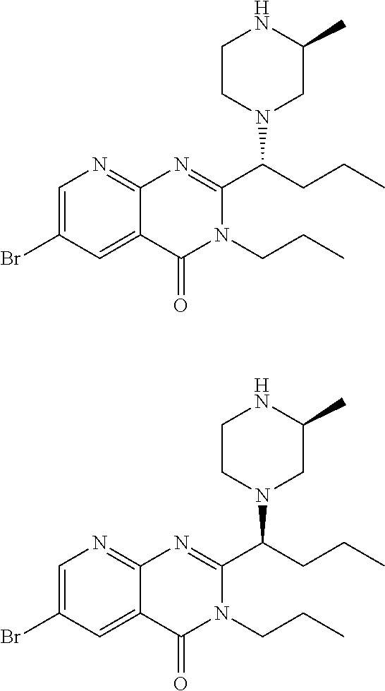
C1=C(Br)C=C2C(=N1)N=C(C(CCC)N1CC(C)NCC1)N(CCC)C2=O.C1=C(Br)C=C2C(=N1)N=C(C(CCC)N1CC(C)NCC1)N(CCC)C2=O
